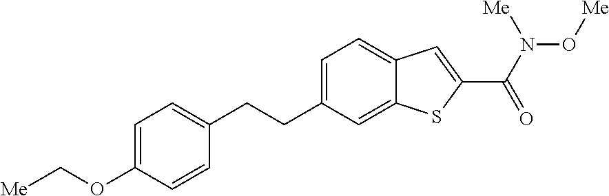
C1=C(OC[Me])C=CC(CCC2=CC=C3C(=C2)SC(C(N([Me])O[Me])=O)=C3)=C1
